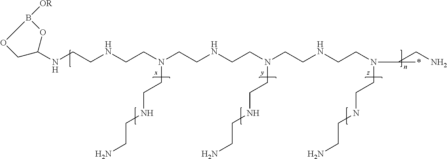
N(CCNCCN(CCNCCN(CCNCCN(C(CN)*)CCNCCN)CCNCCN)CCNCCN)C1OB([OR])OC1
